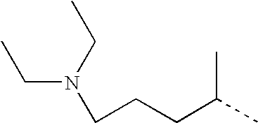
C(N(CC)CCCC(C)C)C
